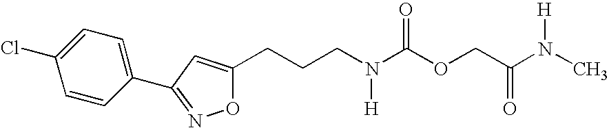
C(CCN(C(OCC(=O)N([H])C)=O)[H])C1=CC(C2=CC=C(Cl)C=C2)=NO1
